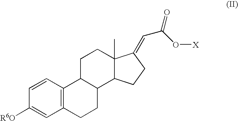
C12=C(C=CC([R6O])=C1)C1C(CC2)C2C(C)(CC1)C(=CC(O[X])=O)CC2
